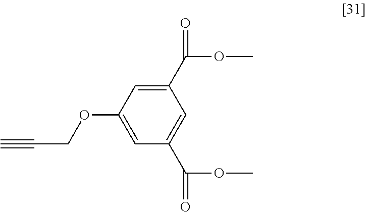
C#CCOC1=CC(C(OC)=O)=CC(C(=O)OC)=C1
